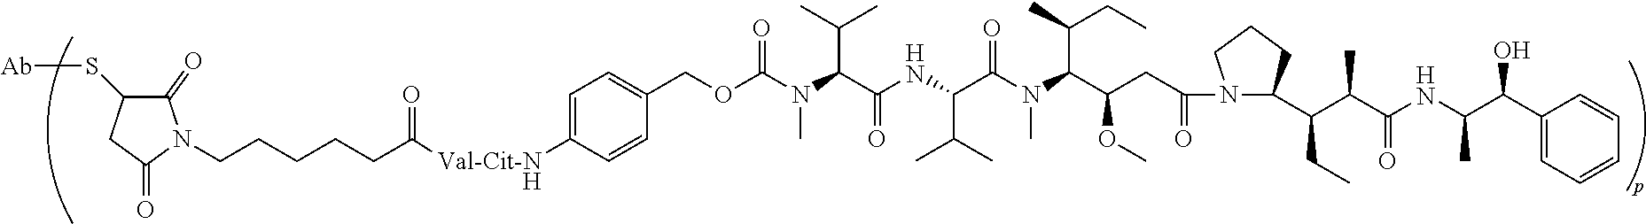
C1(=O)C(S[Ab])CC(=O)N1CCCCCC(=O)[Val-Cit-NH]C1=CC=C(COC(N(C(C(NC(C(N(C(C(CC(=O)N2C(C(C(C(NC(C(C3=CC=CC=C3)O)C)=O)C)CC)CCC2)OC)C(C)CC)C)=O)C(C)C)=O)C(C)C)C)=O)C=C1
